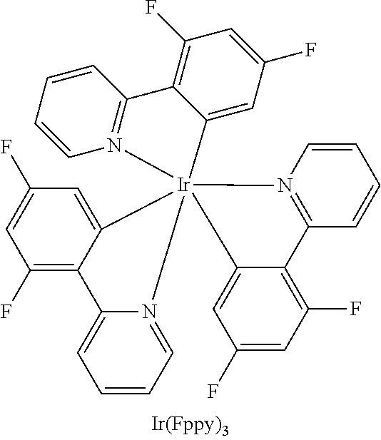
[Ir]123(N4=C(C=CC=C4)C4=C(F)C=C(F)C=C14)(C1=CC(F)=CC(F)=C1C1=N2C=CC=C1)C1=CC(F)=CC(F)=C1C1=CC=CC=N31
